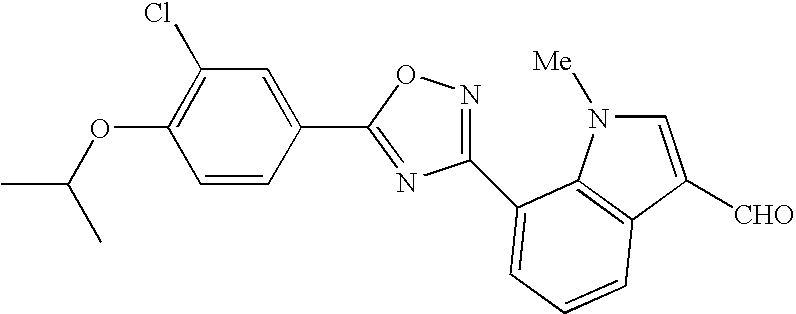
C1(OC(C)C)=C(Cl)C=C(C2=NC(C3=CC=CC4=C3N([Me])C=C4[CHO])=NO2)C=C1
